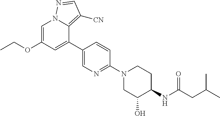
C(C(NC1CCN(C2=NC=C(C3=CC(OCC)=CN4C3=C([CN])C=N4)C=C2)CC1O)=O)C(C)C
